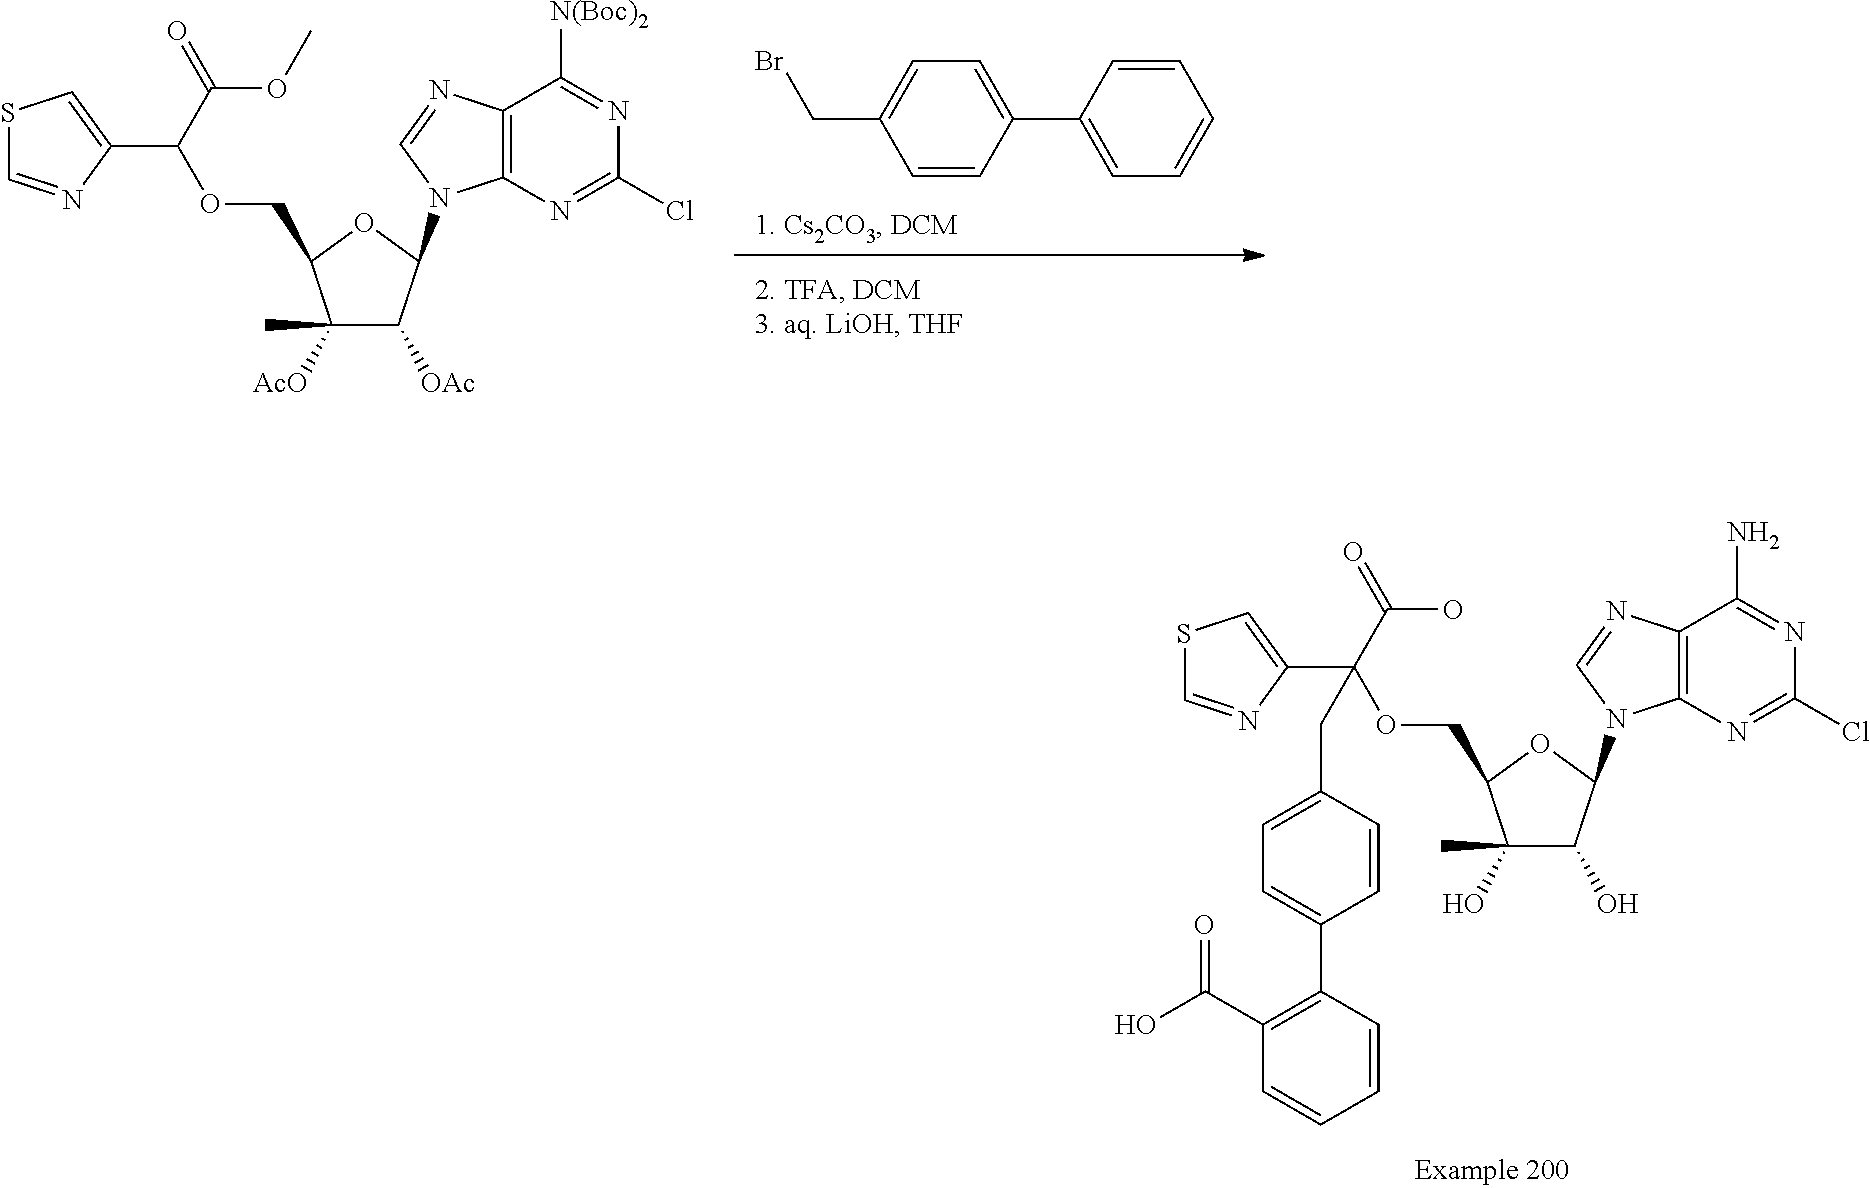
C1=CC(C2=CC=CC=C2)=CC=C1CBr.C12=C(N=C(Cl)N=C1[N(Boc)2])N(C1C([OAc])C([AcO])(C)C(COC(C3=CSC=N3)C(OC)=O)O1)C=N2.C12=C(N=C(Cl)N=C1N)N(C1C(O)C(O)(C)C(COC(C3=CSC=N3)(C(O)=O)CC3=CC=C(C4=C(C(O)=O)C=CC=C4)C=C3)O1)C=N2
